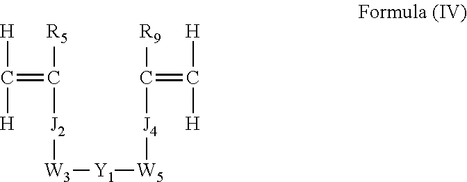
C(=C([R5])[J2][W3][Y1][W5][J4]C([R9])=C([H])[H])([H])[H]
